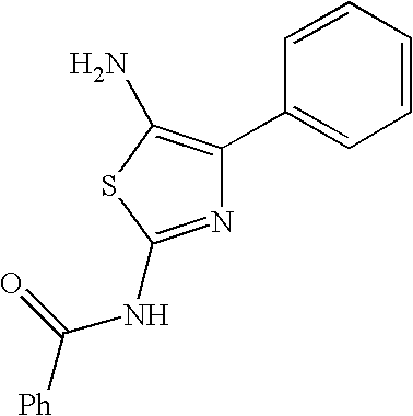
N1=C(NC([Ph])=O)SC(N)=C1C1=CC=CC=C1
